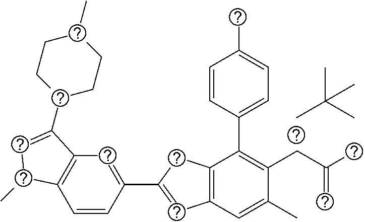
CC(C)(C)C.C1=CC(C2=CC3=C(C2)C(C2=CC=C(C)C=C2)=C(CC(C)=C)C(C)=C3)=CC2=C1C(C)C=C2C1CCC(C)CC1
